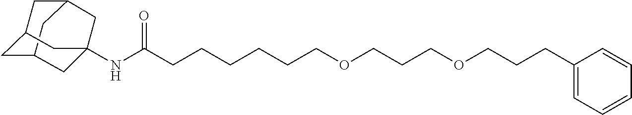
C12CC3CC(C1)CC(NC(CCCCCCOCCCOCCCC1=CC=CC=C1)=O)(C3)C2
